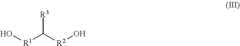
O[R1]C([R2]O)[R3]
